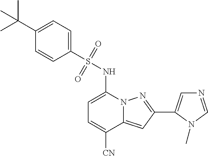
C1=C(NS(C2=CC=C(C(C)(C)C)C=C2)(=O)=O)N2C(=CC(C3=CN=CN3C)=N2)C([CN])=C1
